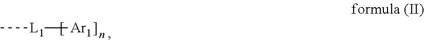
C[L1][Ar1]
